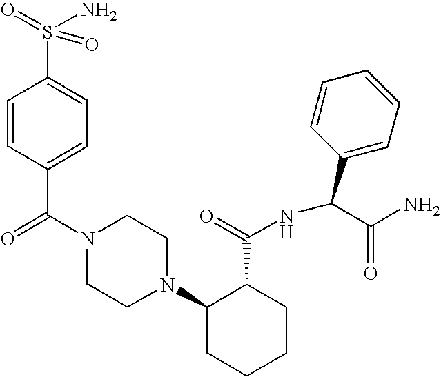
C(N1CCN(C2CCCCC2C(=O)NC(C2=CC=CC=C2)C(N)=O)CC1)(=O)C1=CC=C(S(=O)(=O)N)C=C1
